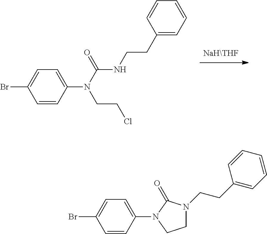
C1=CC(N(C(=O)NCCC2=CC=CC=C2)CCCl)=CC=C1Br.C1=CC(N2CCN(CCC3=CC=CC=C3)C2=O)=CC=C1Br
